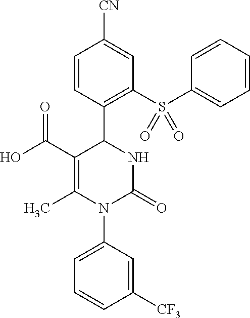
C1(C(O)=O)=C(C)N(C2=CC=CC([CF3])=C2)C(=O)NC1C1=C(S(C2=CC=CC=C2)(=O)=O)C=C([CN])C=C1
